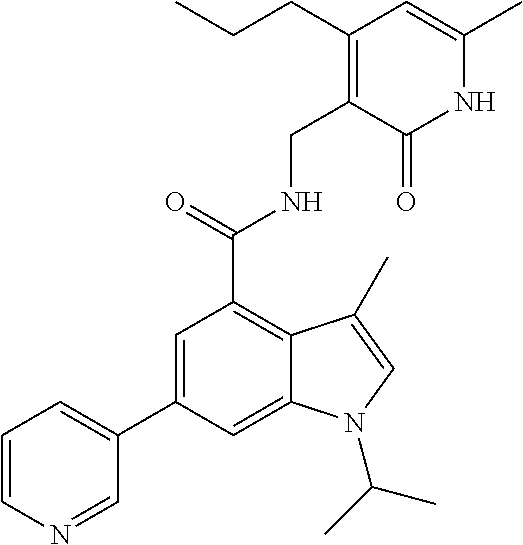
N1C(C)=CC(CCC)=C(CNC(C2=C3C(=CC(C4=CC=CN=C4)=C2)N(C(C)C)C=C3C)=O)C1=O
